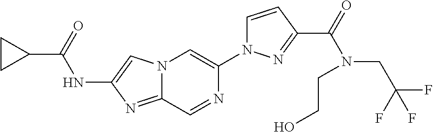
N12C(=NC(NC(C3CC3)=O)=C1)C=NC(N1C=CC(C(=O)N(CC(F)(F)F)CCO)=N1)=C2
